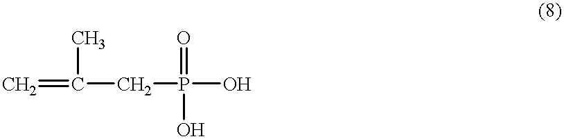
C=C(CP(O)(=O)O)C
